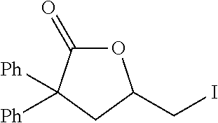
O1C(=O)C([Ph])([Ph])CC1CI
